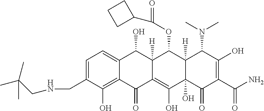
C1=C(CNCC(C)(C)C)C(O)=C2C(=C1)C(O)C1([H])C(=C(O)C3(O)C([H])(C1OC(C1CCC1)=O)C(N(C)C)C(O)=C(C(N)=O)C3=O)C2=O
